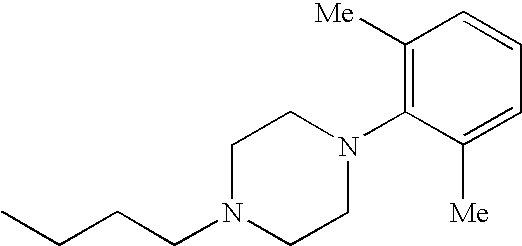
CCCCN1CCN(C2=C([Me])C=CC=C2[Me])CC1
